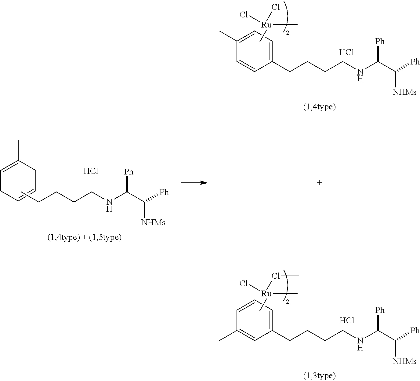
Cl.C1(CCCCNC(C([Ph])[NHMs])[Ph])=CC=C(C)C=C1.Cl[Ru](C)(ClC)C.Cl.C1(CCCCNC(C([Ph])[NHMs])[Ph])=CC=CC(C)=C1.Cl[Ru](C)(ClC)C.C1=C(C)CC=CC1.CCCCCNC(C([Ph])[NHMs])[Ph].Cl
